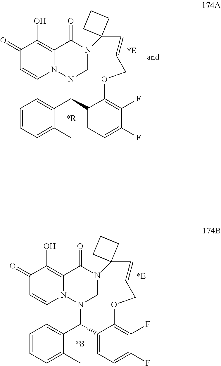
C1(C2=CC=CC=C2C)N2CN(C(=O)C3=C(O)C(=O)C=CN23)C2(C=CCOC3=C(F)C(F)=CC=C13)CCC2.C1(C2=CC=CC=C2C)N2CN(C(=O)C3=C(O)C(=O)C=CN23)C2(C=CCOC3=C(F)C(F)=CC=C13)CCC2
